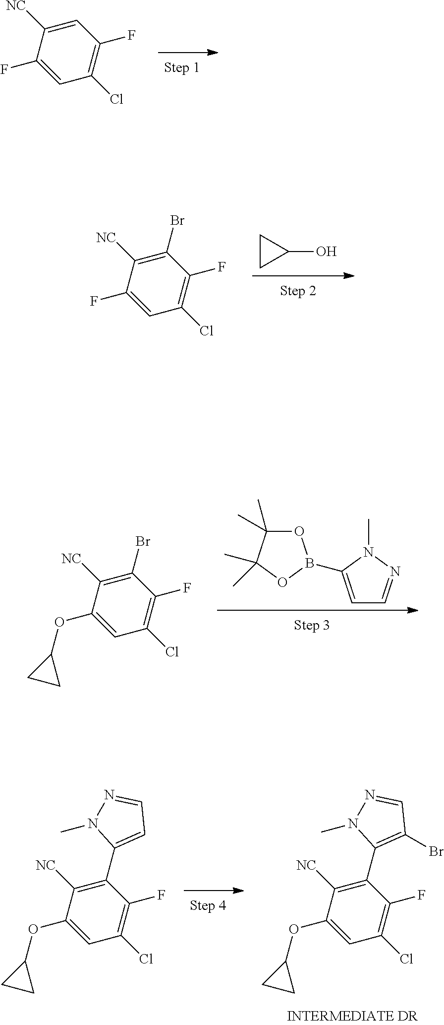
C1(Br)=C(C2=C([NC])C(OC3CC3)=CC(Cl)=C2F)N(C)N=C1.C1=C(C2=C([NC])C(OC3CC3)=CC(Cl)=C2F)N(C)N=C1.O1C(C)(C)C(C)(C)OB1C1=CC=NN1C.BrC1=C([NC])C(OC2CC2)=CC(Cl)=C1F.C1=C([NC])C(F)=CC(Cl)=C1F.C1CC1O.BrC1=C([NC])C(F)=CC(Cl)=C1F
